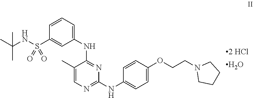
C1CN(CCOC2=CC=C(NC3=NC=C(C)C(NC4=CC=CC(S(=O)(=O)NC(C)(C)C)=C4)=N3)C=C2)CC1.O
